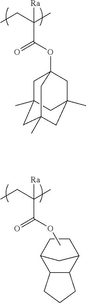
CCC(C)(C(=O)OC12CC3(C)CC(C)(CC(C)(C1)C3)C2)[Ra].CCC(C)(C(=O)OC)[Ra].C12C(C3CCC1C3)CCC2
